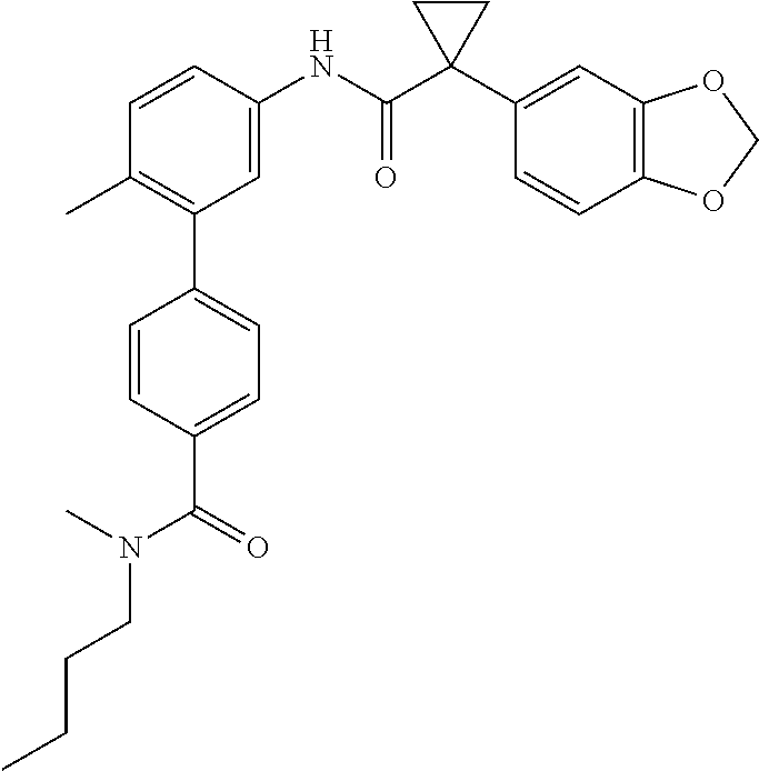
C1(C)=C(C2=CC=C(C(N(CCCC)C)=O)C=C2)C=C(NC(C2(C3=CC4=C(C=C3)OCO4)CC2)=O)C=C1
